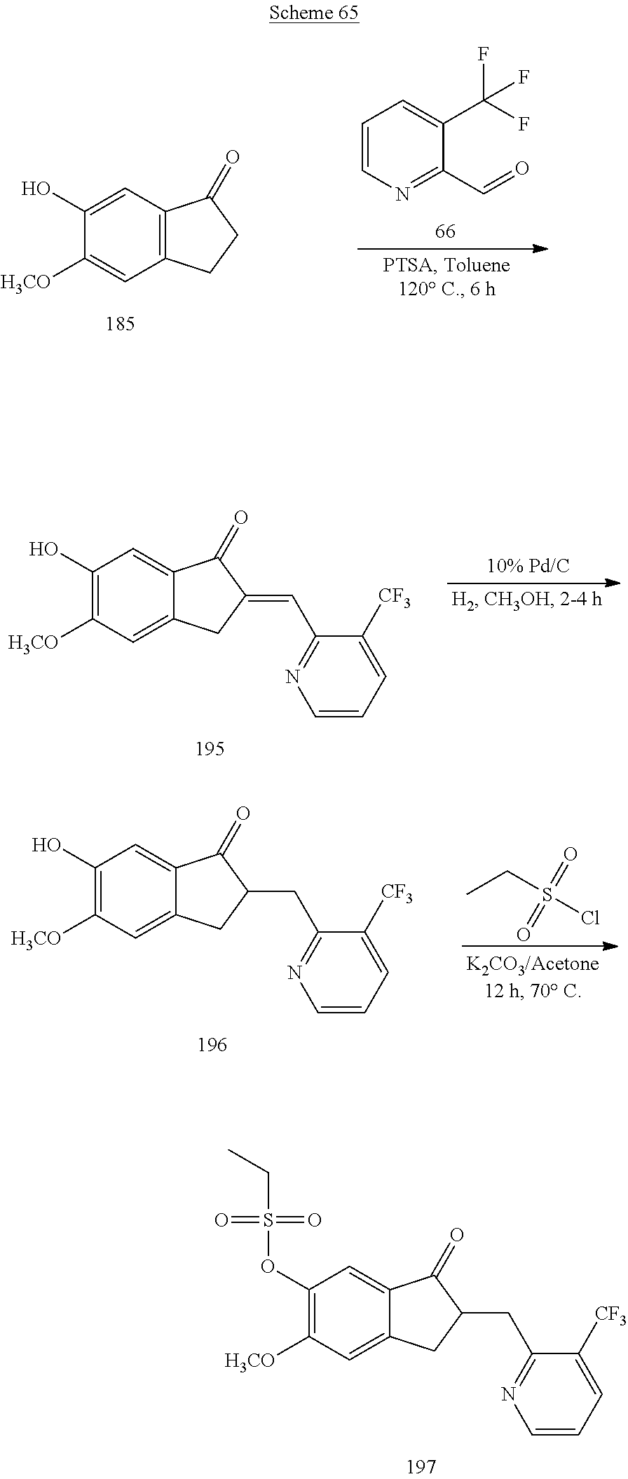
C12=CC([H3CO])=C(O)C=C1C(=O)C(CC1=NC=CC=C1[CF3])C2.CCS(Cl)(=O)=O.C12=C(C=C(O)C([H3CO])=C1)C(=O)CC2.C1=CN=C(C=O)C(C(F)(F)F)=C1.C12=CC([H3CO])=C(O)C=C1C(=O)C(=CC1=NC=CC=C1[CF3])C2.C12=CC([H3CO])=C(OS(CC)(=O)=O)C=C1C(=O)C(CC1=NC=CC=C1[CF3])C2
